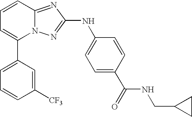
C1(C2=CC=CC3=NC(NC4=CC=C(C(=O)NCC5CC5)C=C4)=NN23)=CC=CC([CF3])=C1
